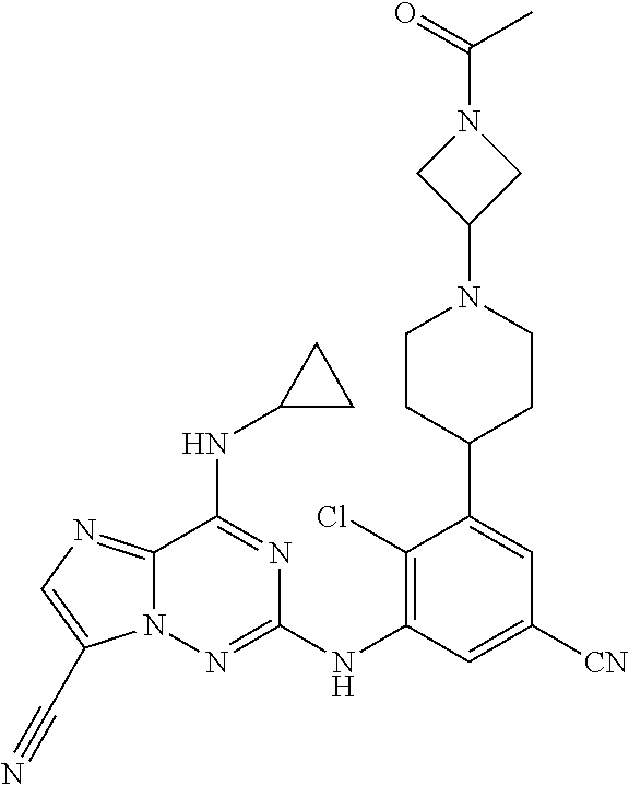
C1(Cl)=C(NC2=NN3C(=NC=C3C#N)C(NC3CC3)=N2)C=C([CN])C=C1C1CCN(C2CN(C(=O)C)C2)CC1
